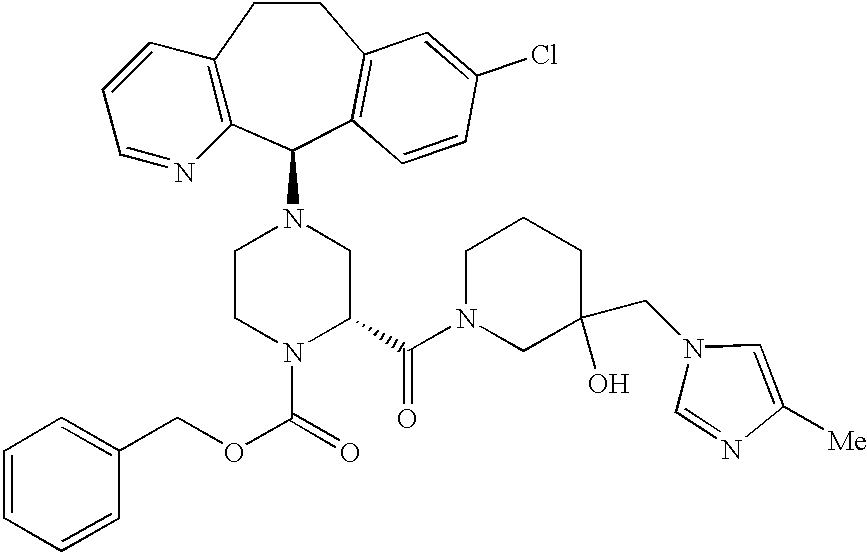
C12=C(C(N3CCN(C(=O)OCC4=CC=CC=C4)C(C(N4CC(CN5C=NC([Me])=C5)(O)CCC4)=O)C3)C3=C(CC1)C=C(Cl)C=C3)N=CC=C2
